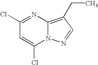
C12=C(CC)C=NN1C(Cl)=CC(Cl)=N2
